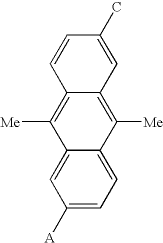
C1([A])=CC=C2C(=C1)C([Me])=C1C(=C2[Me])C=C(C)C=C1
